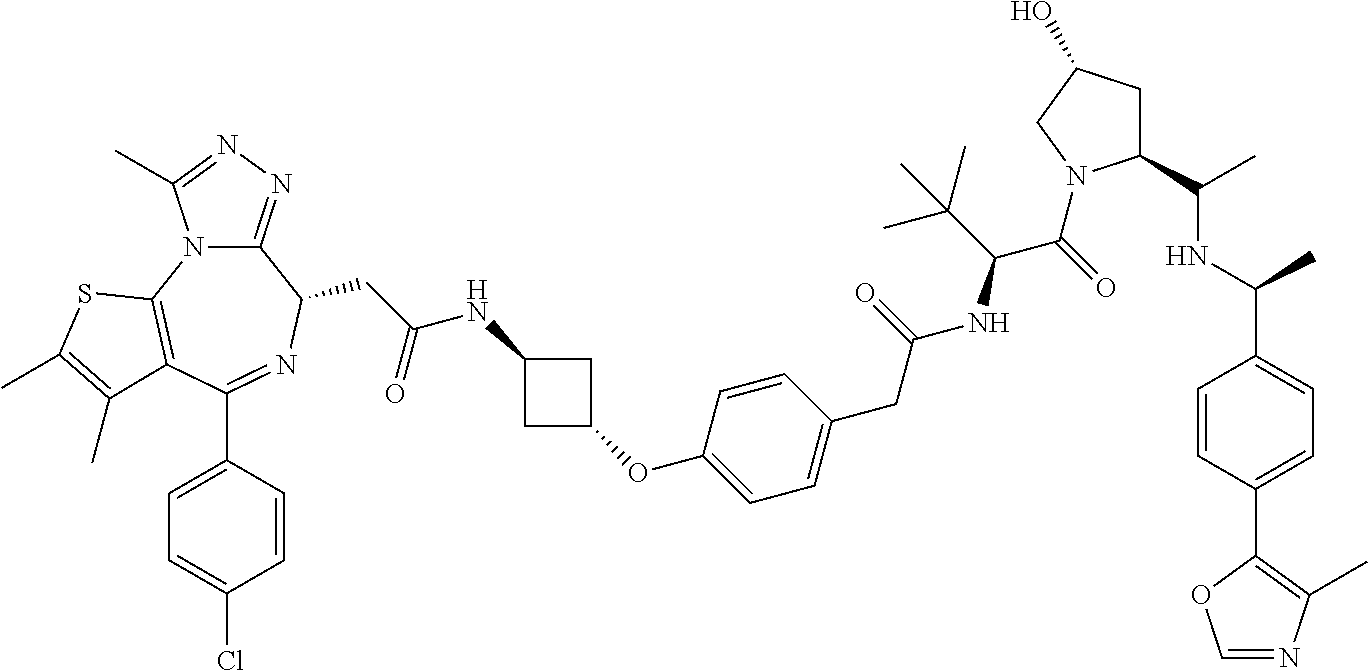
C12=NN=C(C)N1C1=C(C(C3=CC=C(Cl)C=C3)=NC2CC(NC2CC(OC3=CC=C(CC(NC(C(=O)N4C(C(C)NC(C5=CC=C(C6=C(C)N=CO6)C=C5)C)CC(O)C4)C(C)(C)C)=O)C=C3)C2)=O)C(C)=C(C)S1
